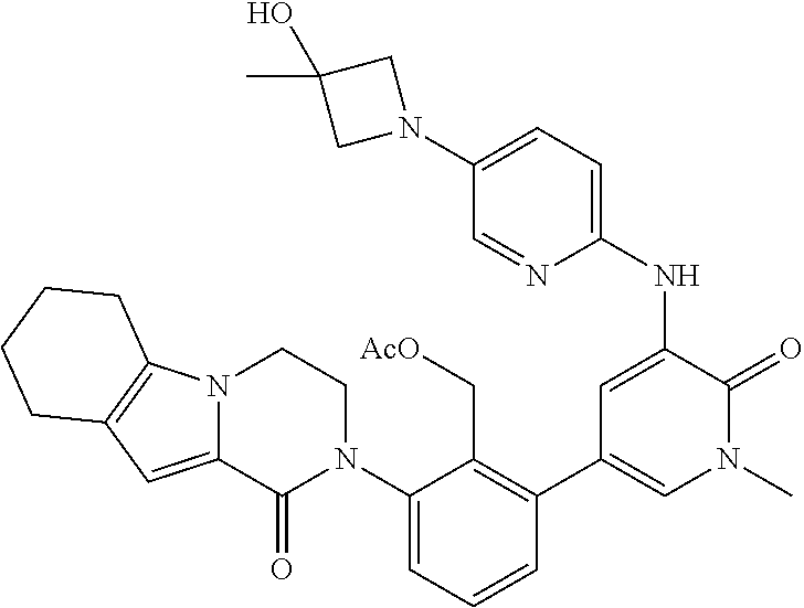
N12C(=CC3=C1CCCC3)C(=O)N(C1=CC=CC(C3=CN(C)C(=O)C(NC4=CC=C(N5CC(C)(O)C5)C=N4)=C3)=C1C[AcO])CC2
